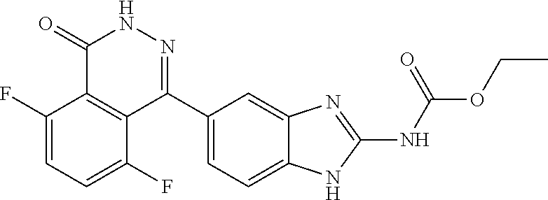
O(CC)C(=O)NC1=NC2=CC(C3=NNC(=O)C4=C3C(F)=CC=C4F)=CC=C2N1
